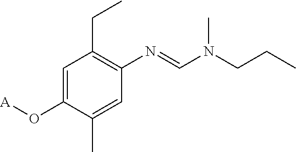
C1=C(O[A])C(C)=CC(N=CN(CCC)C)=C1CC
